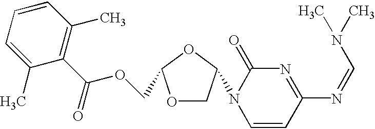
C1=CC=C(C)C(C(OCC2OCC(N3C=CC(N=CN(C)C)=NC3=O)O2)=O)=C1C
